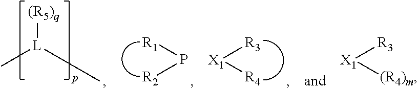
[(R5)q][L](C)C.[R1]P[R2].[X1]([R3])[R4].[X1]([R3])[(R4)m]
